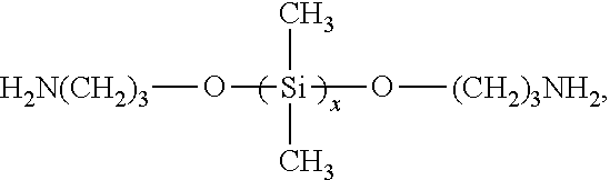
O([Si](O[(CH2)3NH2])(C)C)[H2N(CH2)3]
